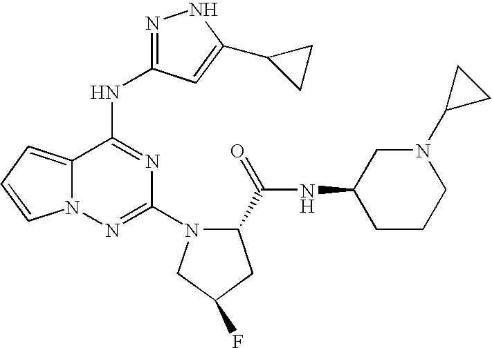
N1=C(NC2=NC(N3C(C(=O)NC4CCCN(C5CC5)C4)CC(F)C3)=NN3C2=CC=C3)C=C(C2CC2)N1
